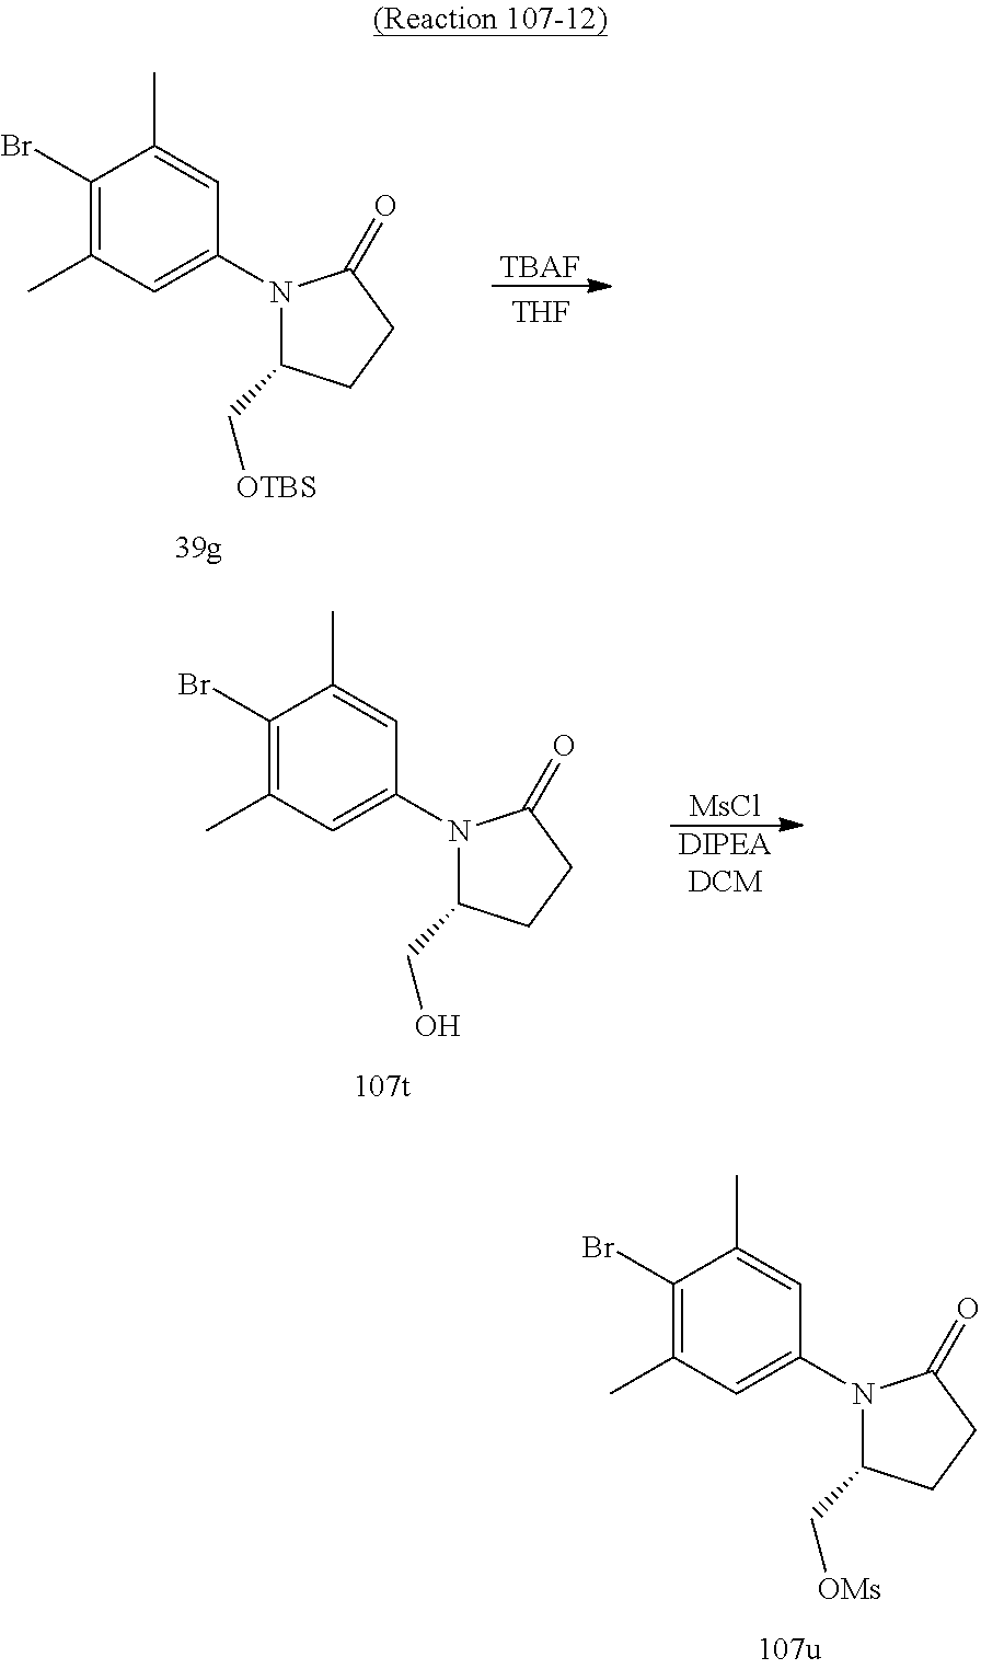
C1(Br)=C(C)C=C(N2C(C[OMs])CCC2=O)C=C1C.C1(Br)=C(C)C=C(N2C(C[OTBS])CCC2=O)C=C1C.[TBAF].[THF].C1(Br)=C(C)C=C(N2C(CO)CCC2=O)C=C1C.[MsCl].[DIPEADCM]
